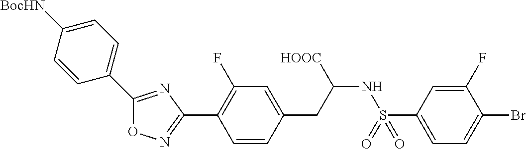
O1N=C(C2=C(F)C=C(CC(NS(C3=CC=C(Br)C(F)=C3)(=O)=O)[HOOC])C=C2)N=C1C1=CC=C([BocHN])C=C1
